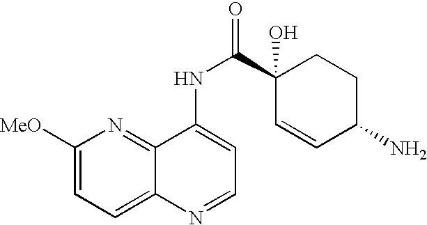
C1([MeO])=CC=C2C(=N1)C(NC(C1(O)C=CC(N)CC1)=O)=CC=N2
